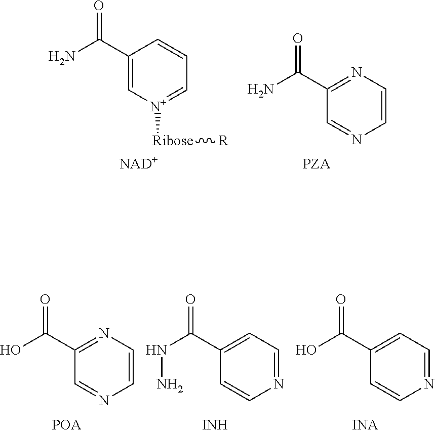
C1(C(N)=O)=NC=CN=C1.C1(C(N)=O)=C[N+]([Ribose][R])=CC=C1.[NAD+].C1(C(NN)=O)=CC=NC=C1.[INH].C1(C(O)=O)=CC=NC=C1.C1(C(O)=O)=NC=CN=C1.[POA]
